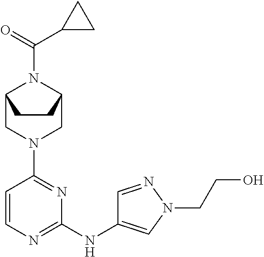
C1=CN=C(NC2=CN(CCO)N=C2)N=C1N1CC2N(C(C3CC3)=O)C(C1)CC2
